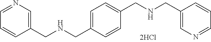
C1=CC(CNCC2=CN=CC=C2)=CC=C1CNCC1=CN=CC=C1
